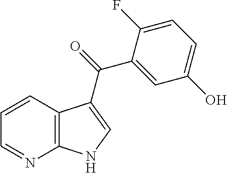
C1=CC2=C(N=C1)NC=C2C(=O)C1=CC(O)=CC=C1F
